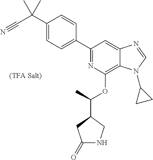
C1(C2=CC=C(C(C#N)(C)C)C=C2)=NC(OC(C2CC(=O)NC2)C)=C2C(=C1)N=CN2C1CC1
